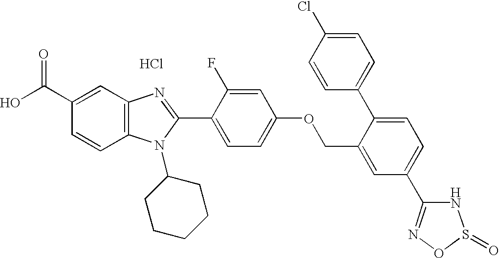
OC(C1=CC2=C(C=C1)N(C1CCCCC1)C(C1=CC=C(OCC3=CC(C4=NOS(=O)N4)=CC=C3C3=CC=C(Cl)C=C3)C=C1F)=N2)=O.Cl
